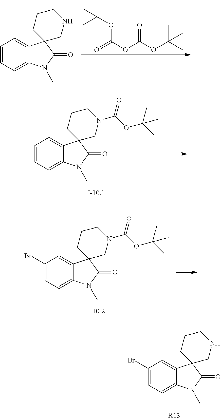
C1=C(Br)C=C2C(=C1)N(C)C(=O)C21CNCCC1.[R13].O=C(OC(OC(C)(C)C)=O)OC(C)(C)C.C1=CC=C2C(=C1)C1(C(=O)N2C)CNCCC1.C1=CC=C2C(=C1)C1(C(=O)N2C)CN(C(OC(C)(C)C)=O)CCC1.C1=C(Br)C=C2C(=C1)N(C)C(=O)C21CN(C(OC(C)(C)C)=O)CCC1
